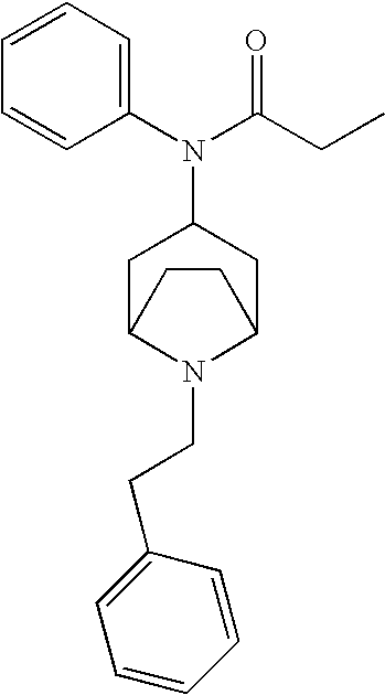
C1(N(C(CC)=O)C2CC3N(CCC4=CC=CC=C4)C(C2)CC3)=CC=CC=C1
